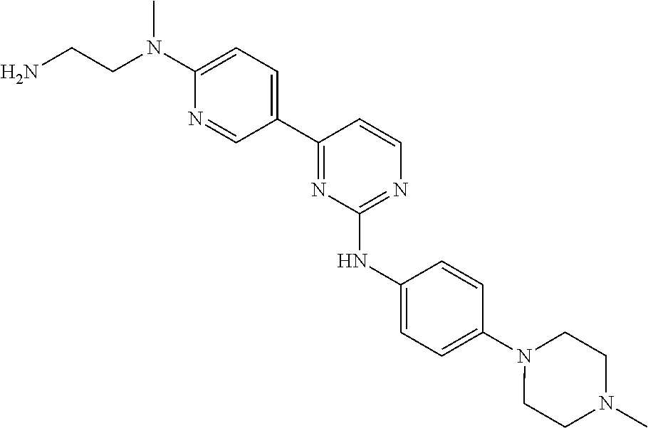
C1=C(N(CCN)C)N=CC(C2=NC(NC3=CC=C(N4CCN(C)CC4)C=C3)=NC=C2)=C1
